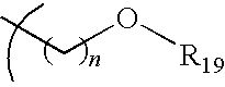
CCO[R19]
